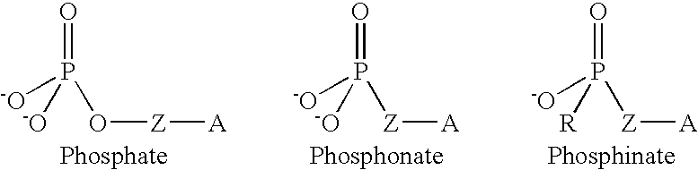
[Z]([A])P(=O)([-O])[-O].[Z]([A])P(=O)([R])[-O].O([Z][A])P(=O)([-O])[-O]
